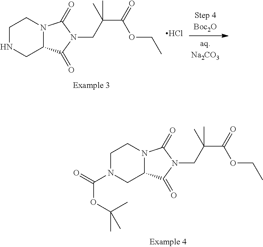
C1NCC2N(C1)C(=O)N(CC(C(OCC)=O)(C)C)C2=O.Cl.C1N(C(=O)OC(C)(C)C)CC2N(C1)C(=O)N(CC(C(OCC)=O)(C)C)C2=O
